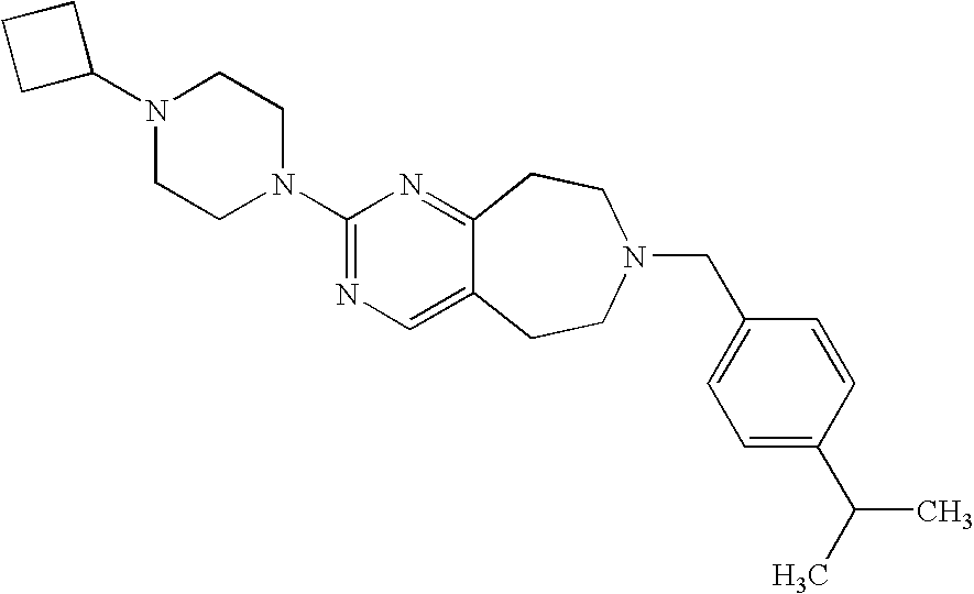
C1C(N2CCN(C3=NC=C4C(=N3)CCN(CC3=CC=C(C(C)C)C=C3)CC4)CC2)CC1
